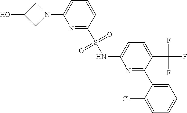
C1C(O)CN1C1=CC=CC(S(NC2=CC=C(C(F)(F)F)C(C3=CC=CC=C3Cl)=N2)(=O)=O)=N1
